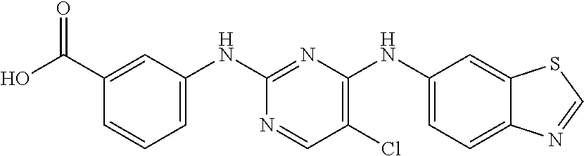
C1(C(O)=O)=CC(NC2=NC(NC3=CC=C4C(=C3)SC=N4)=C(Cl)C=N2)=CC=C1
